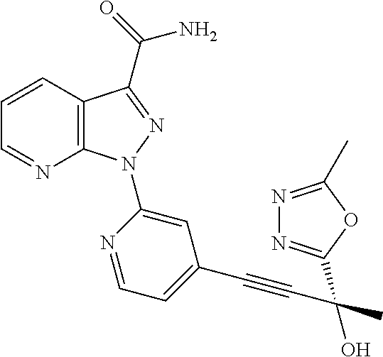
C12=C(C(C(=O)N)=NN1C1=CC(C#CC(O)(C)C3=NN=C(C)O3)=CC=N1)C=CC=N2
